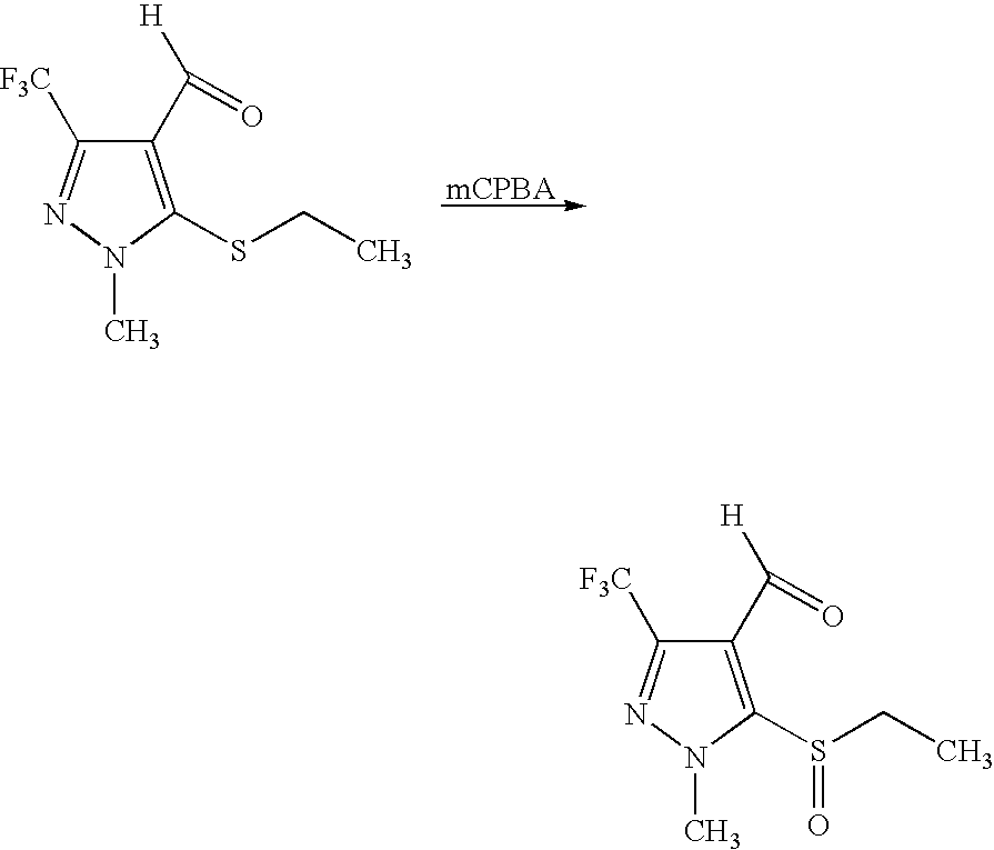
C1(C([H])=O)=C(SCC)N(C)N=C1[F3C].[mCPBA].C1(C([H])=O)=C(S(CC)=O)N(C)N=C1[F3C]
